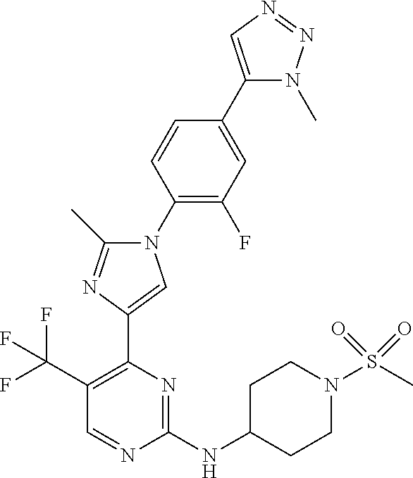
C1(C(F)(F)F)=C(C2=CN(C3=C(F)C=C(C4=CN=NN4C)C=C3)C(C)=N2)N=C(NC2CCN(S(C)(=O)=O)CC2)N=C1
